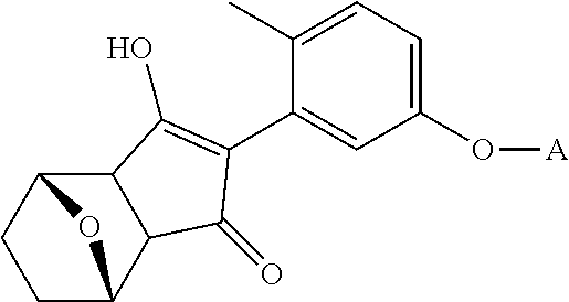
C1CC2C3C(C1O2)C(O)=C(C1=CC(O[A])=CC=C1C)C3=O
